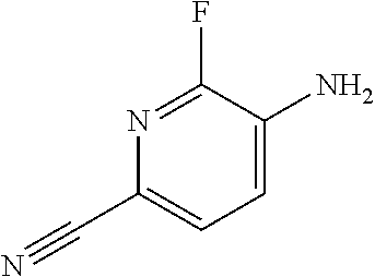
C1(N)=CC=C(C#N)N=C1F
